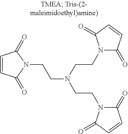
C1(=O)N(CCN(CCN2C(=O)C=CC2=O)CCN2C(=O)C=CC2=O)C(=O)C=C1
